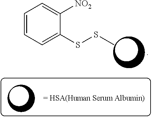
C1(SSC)=CC=CC=C1[NO2]
